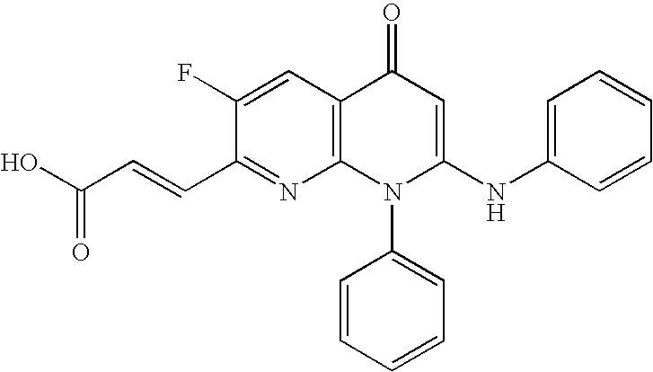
C1(C=CC(O)=O)=NC2=C(C=C1F)C(=O)C=C(NC1=CC=CC=C1)N2C1=CC=CC=C1
